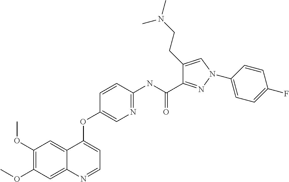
C1(OC)=C(OC)C=C2C(=C1)C(OC1=CN=C(NC(C3=NN(C4=CC=C(F)C=C4)C=C3CCN(C)C)=O)C=C1)=CC=N2
